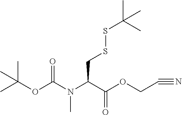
C(OC(C)(C)C)(=O)N(C(CSSC(C)(C)C)C(=O)OCC#N)C
